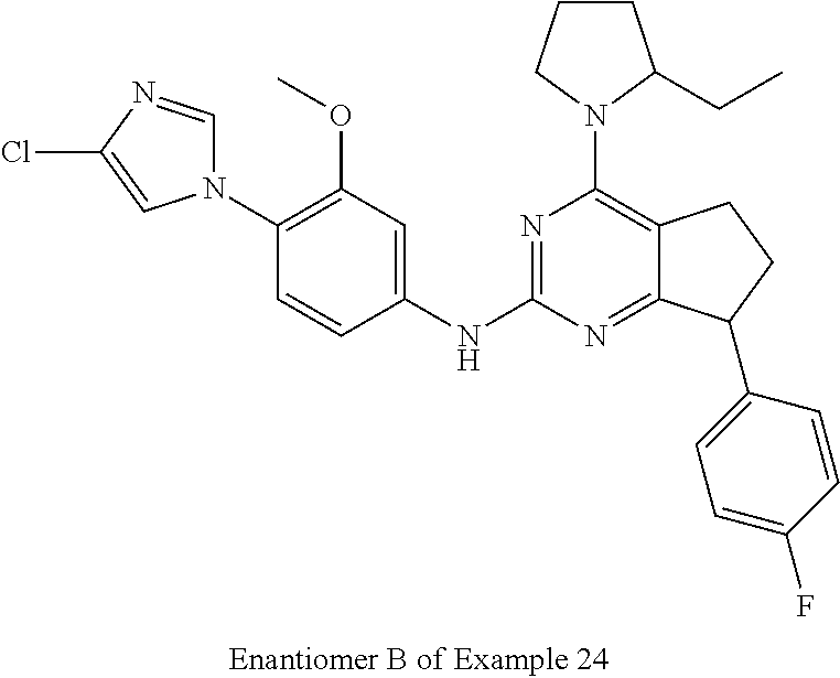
C1(N2C=NC(Cl)=C2)=C(OC)C=C(NC2=NC(N3C(CC)CCC3)=C3C(=N2)C(C2=CC=C(F)C=C2)CC3)C=C1
